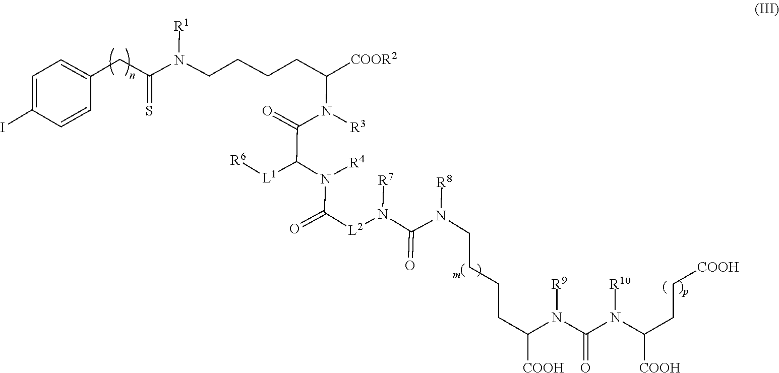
[R1]N(CCCCC(N([R3])C(=O)C(N([R4])C([L2]N(C(=O)N([R8])CCCCC(N([R9])C(=O)N([R10])C([COOH])CC[COOH])[COOH])[R7])=O)[L1][R6])[COOR2])C(CCCC1=CC=C(I)C=C1)=S
